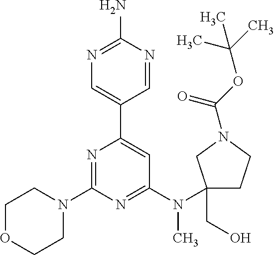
N1=C(N)N=CC(C2=CC(N(C3(CO)CCN(C(=O)OC(C)(C)C)C3)C)=NC(N3CCOCC3)=N2)=C1
